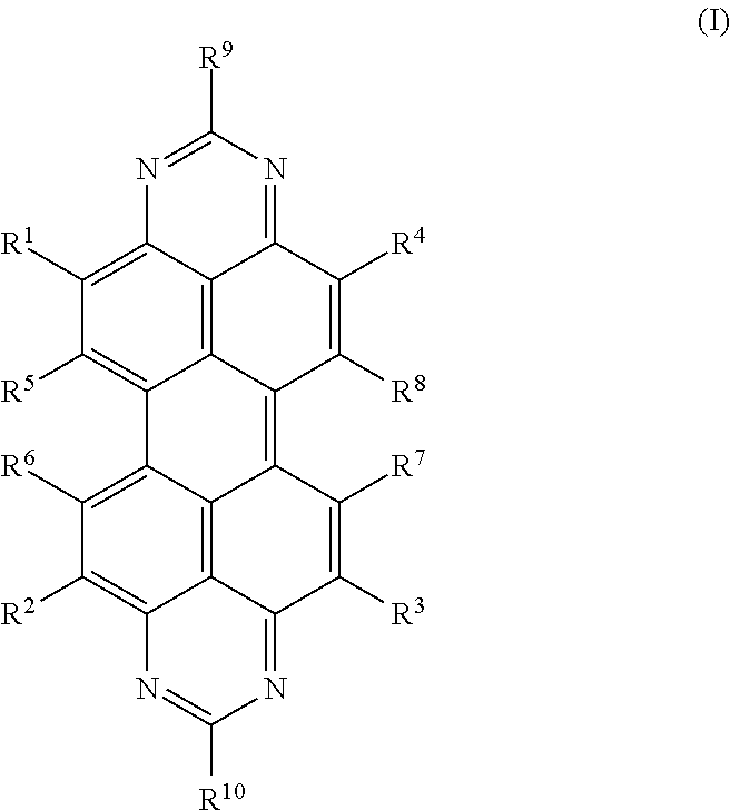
C12=C([R5])C([R1])=C3C4=C1C(=C1C5=C6C(=C([R2])C([R6])=C25)N=C([R10])N=C6C([R3])=C1[R7])C([R8])=C([R4])C4=NC([R9])=N3
